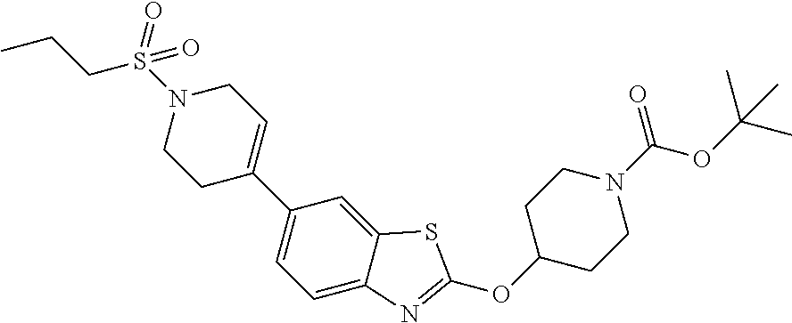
C1=C2C(=CC(C3=CCN(S(CCC)(=O)=O)CC3)=C1)SC(OC1CCN(C(OC(C)(C)C)=O)CC1)=N2
